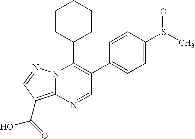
C1=C(C2=C(C3CCCCC3)N3C(=C(C(O)=O)C=N3)N=C2)C=CC(S(C)=O)=C1
